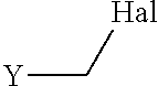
[Y]C[Hal]
